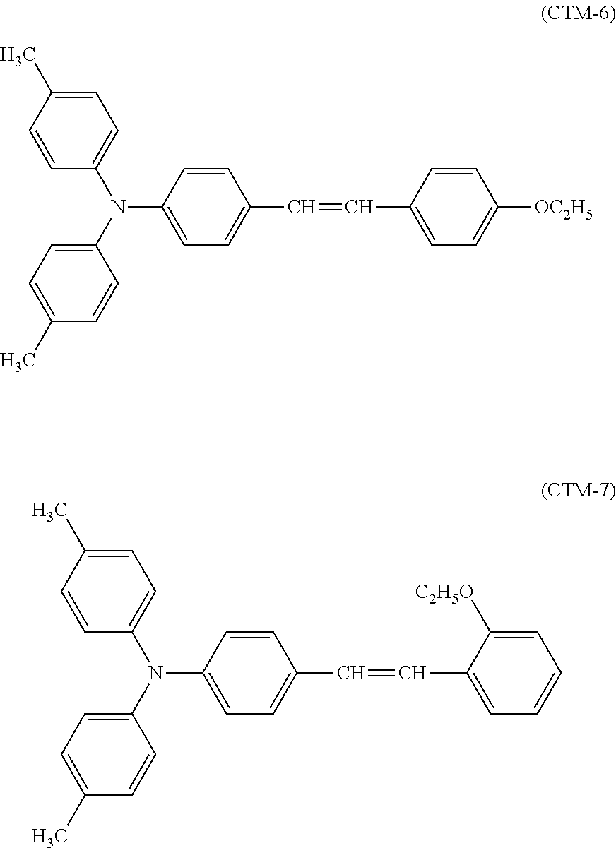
C1=C(C)C=CC(N(C2=CC=C(C)C=C2)C2=CC=C(C=CC3=CC=C([OC2H5])C=C3)C=C2)=C1.C1=C(C)C=CC(N(C2=CC=C(C)C=C2)C2=CC=C(C=CC3=CC=CC=C3[C2H5O])C=C2)=C1
